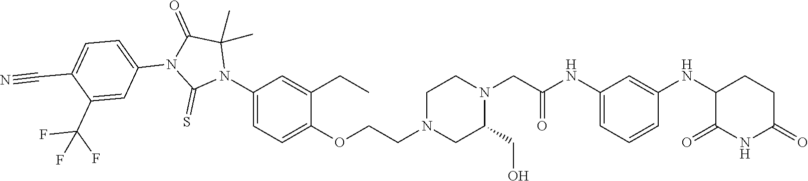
C1=C(NC(CN2CCN(CCOC3=CC=C(N4C(C)(C)C(=O)N(C5=CC=C(C#N)C(C(F)(F)F)=C5)C4=S)C=C3CC)CC2CO)=O)C=C(NC2C(=O)NC(=O)CC2)C=C1
